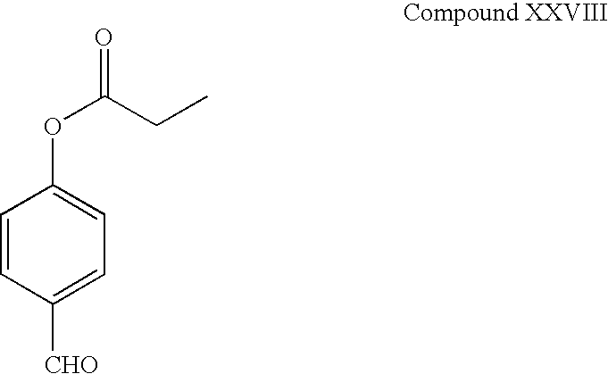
C1=CC([CHO])=CC=C1OC(=O)CC
